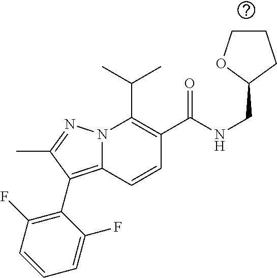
CC(C)C1=C(C(NCC2CCCO2)=O)C=CC2=C(C3=C(F)C=CC=C3F)C(C)=NN12
